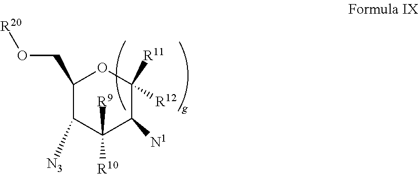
C1(CO[R20])C([N3])C([R9])([R10])C([N1])C([R11])([R12])O1
